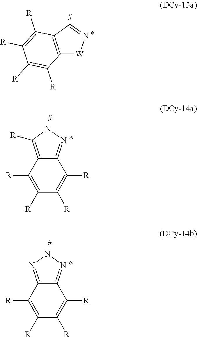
C12=C(C=N[W]1)C([R])=C([R])C([R])=C2[R].C12=C([R])NN=C1C([R])=C([R])C([R])=C2[R].C12=NNN=C1C([R])=C([R])C([R])=C2[R]
